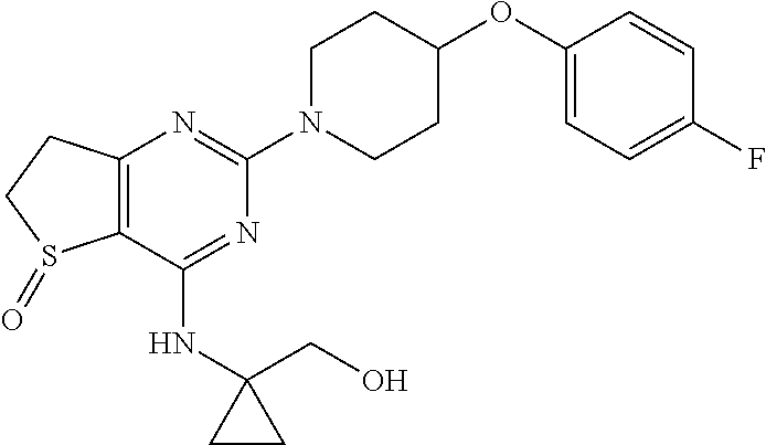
N1=C(NC2(CO)CC2)C2=C(N=C1N1CCC(OC3=CC=C(F)C=C3)CC1)CCS2=O
